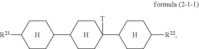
[R21]C1CCC(C2CCC(C3CCC([R22])CC3)([T])CC2)CC1.[H].[H].[H]
